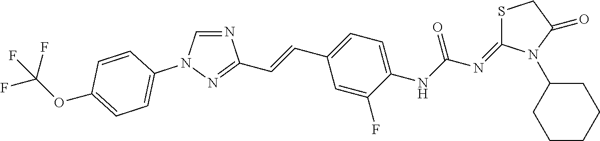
C1(N2C(=NC(NC3=CC=C(C=CC4=NN(C5=CC=C(OC(F)(F)F)C=C5)C=N4)C=C3F)=O)SCC2=O)CCCCC1
